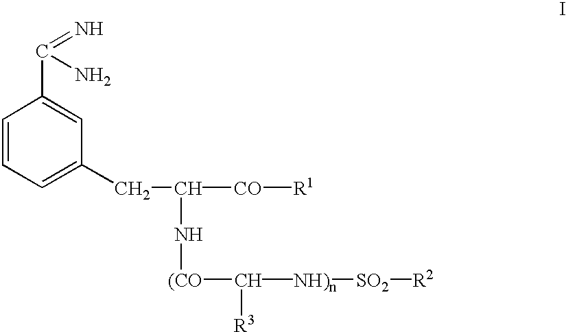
C1=CC=C(CC([CO][R1])N[(CO]C([NH)n][SO2][R2])[R3])C=C1C(N)=N
